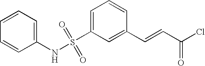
C1=C(S(NC2=CC=CC=C2)(=O)=O)C=C(C=CC(Cl)=O)C=C1
